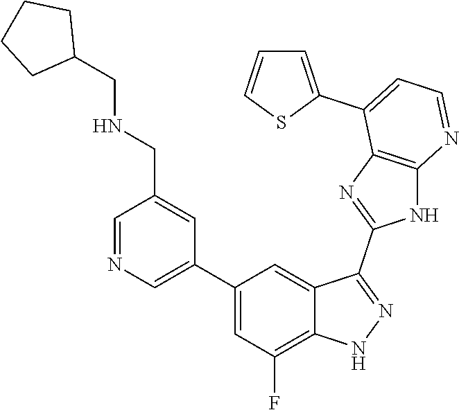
C1=NC=C(C2=CC(F)=C3C(=C2)C(C2=NC4=C(N2)N=CC=C4C2=CC=CS2)=NN3)C=C1CNCC1CCCC1
